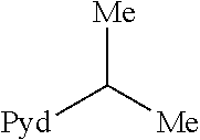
[Me]C([Me])[Pyd]
